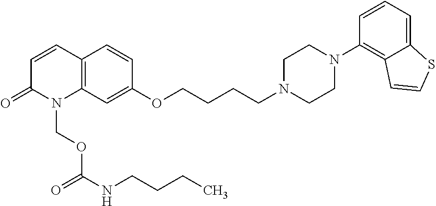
C12=C(C=CC(=O)N1COC(NCCCC)=O)C=CC(OCCCCN1CCN(C3=C4C(=CC=C3)SC=C4)CC1)=C2
